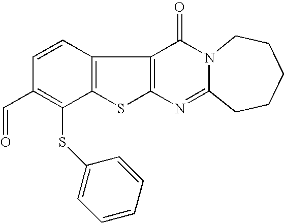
C12=C(C3=C(S1)N=C1N(C3=O)CCCCC1)C=CC(C=O)=C2SC1=CC=CC=C1
